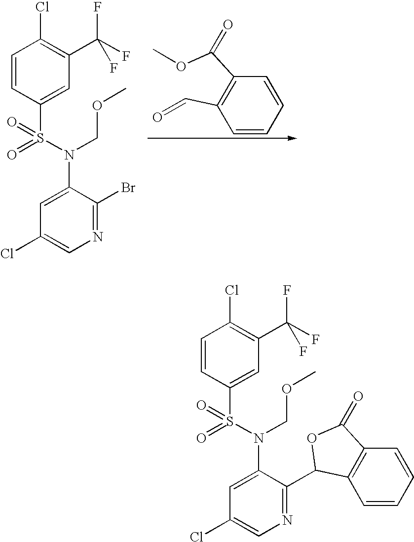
C1=CC(S(N(C2=CC(Cl)=CN=C2Br)COC)(=O)=O)=CC(C(F)(F)F)=C1Cl.C1=CC=CC(C(OC)=O)=C1C=O.C1=CC(S(N(C2=CC(Cl)=CN=C2C2C3=C(C=CC=C3)C(=O)O2)COC)(=O)=O)=CC(C(F)(F)F)=C1Cl
